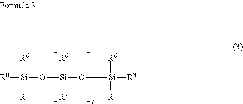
[R8][Si](O[Si](O[Si]([R8])([R6])[R7])([R6])[R7])([R6])[R7]
